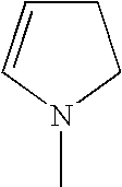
C1C=CN(C)C1
